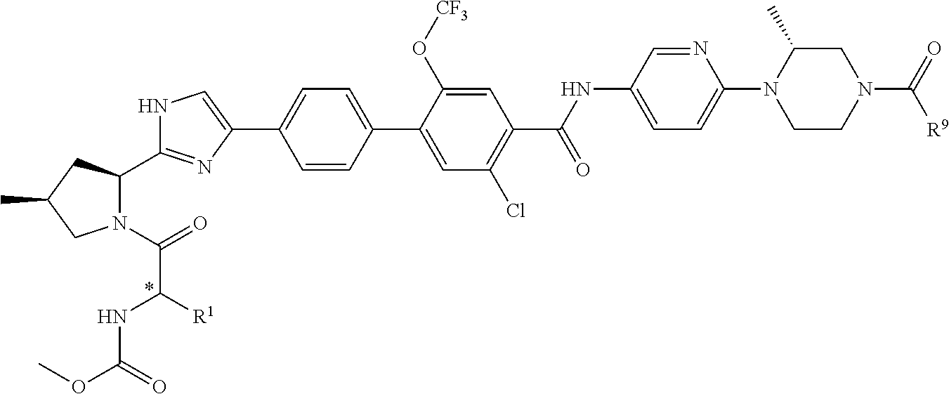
C1C(C)N(C2=CC=C(NC(=O)C3=C(Cl)C=C(C4=CC=C(C5=CNC(C6N(C(=O)C(NC(=O)OC)[R1])CC(C)C6)=N5)C=C4)C(O[CF3])=C3)C=N2)CCN1C(=O)[R9]
